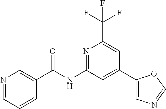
N1=C(NC(C2=CN=CC=C2)=O)C=C(C2=CN=CO2)C=C1C(F)(F)F
